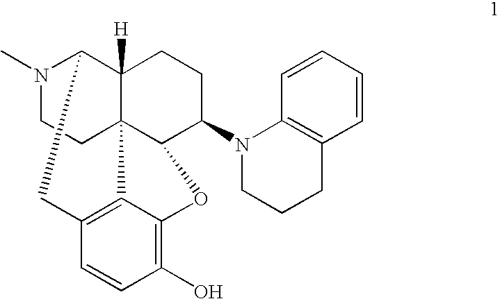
N1(C)CCC23C4([H])C1CC1=C2C(=C(O)C=C1)OC3C(N1CCCC2=C1C=CC=C2)CC4
